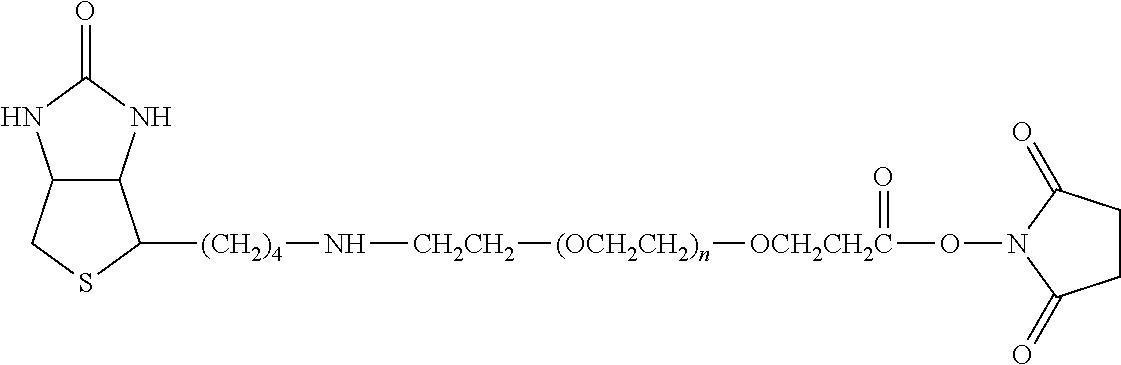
[(CH2)4](N[CH2CH2][(OCH2CH2)n][OCH2CH2C](ON1C(=O)CCC1=O)=O)C1C2C(CS1)NC(=O)N2
